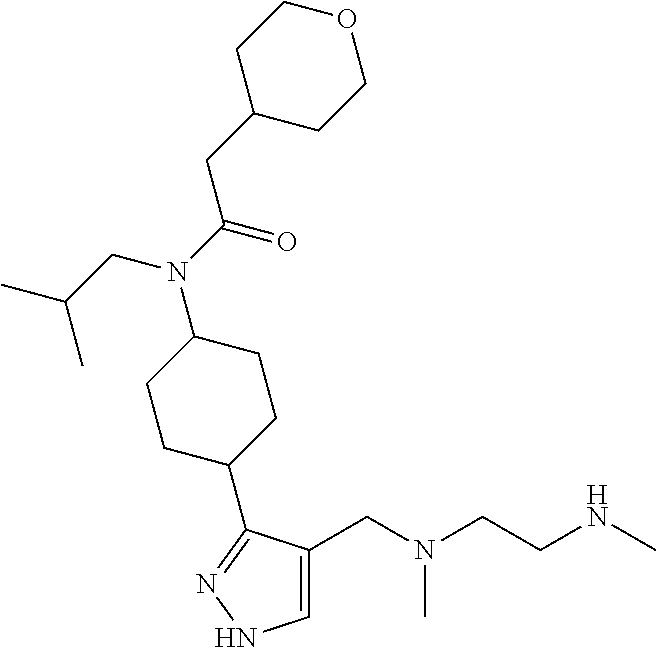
C1=C(CN(CCNC)C)C(C2CCC(N(C(=O)CC3CCOCC3)CC(C)C)CC2)=NN1
